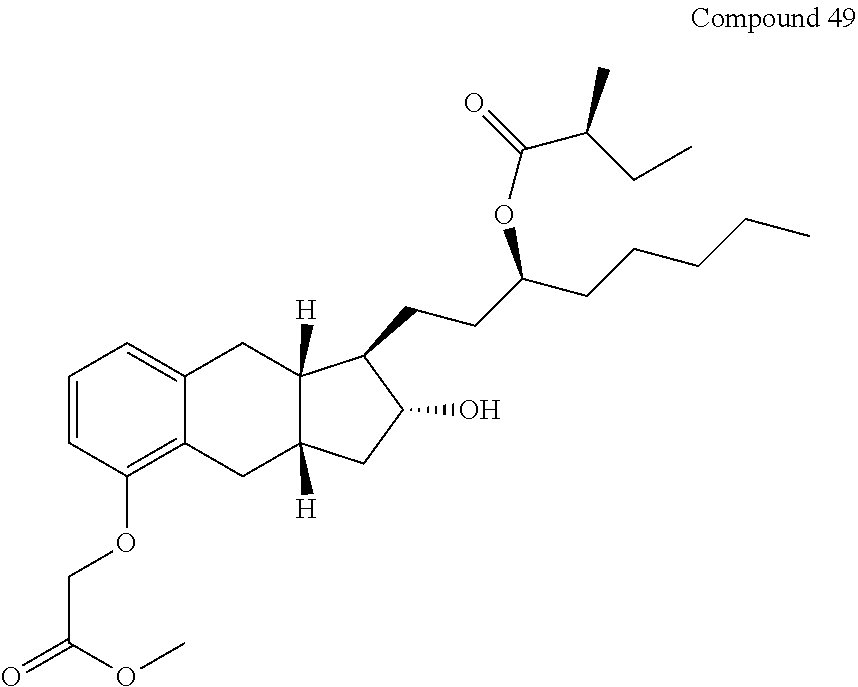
C1=CC(OCC(=O)OC)=C2C(=C1)CC1([H])C([H])(C2)CC(O)C1CCC(CCCCC)OC(=O)C(CC)C
